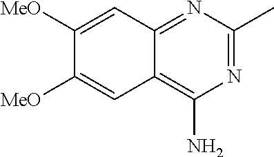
N1=C(C)N=C2C(=C1N)C=C([MeO])C([MeO])=C2
